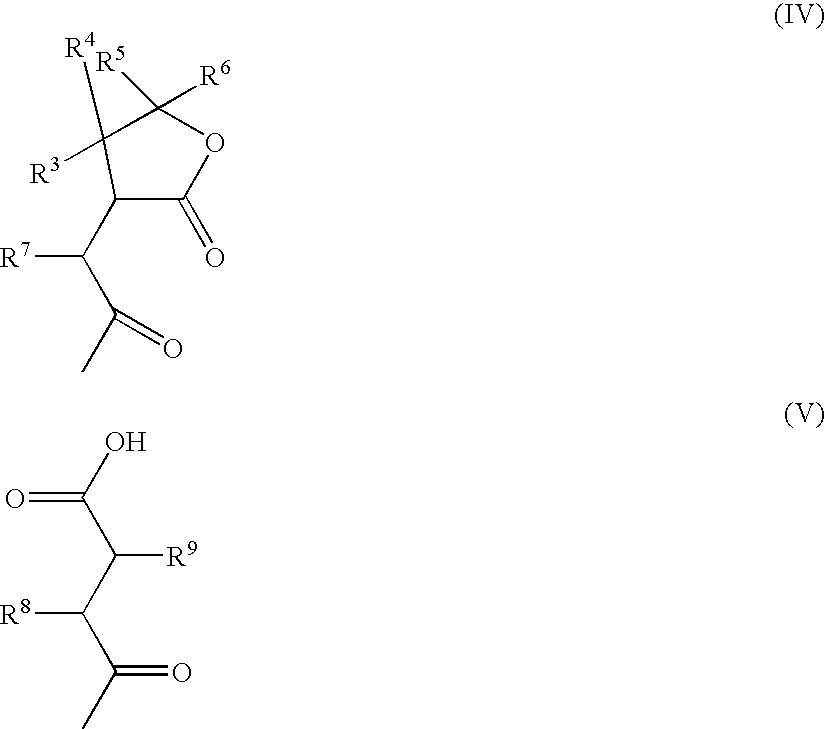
[R7]C(C(C)=O)C1C(=O)OC([R5])([R6])C1([R3])[R4].[R8]C(C(C)=O)C([R9])C(O)=O
